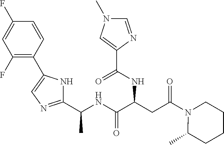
C(NC(C(CC(N1C(C)CCCC1)=O)NC(C1=CN(C)C=N1)=O)=O)(C)C1=NC=C(C2=C(F)C=C(F)C=C2)N1
